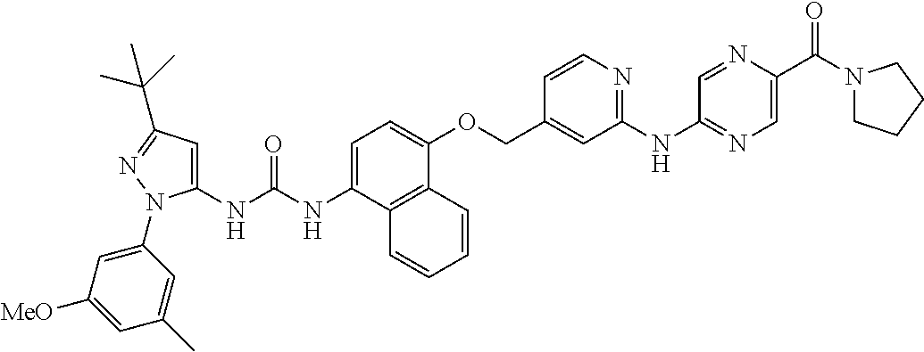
C1=C(NC(NC2=CC(C(C)(C)C)=NN2C2=CC([MeO])=CC(C)=C2)=O)C2=C(C(OCC3=CC(NC4=NC=C(C(N5CCCC5)=O)N=C4)=NC=C3)=C1)C=CC=C2
